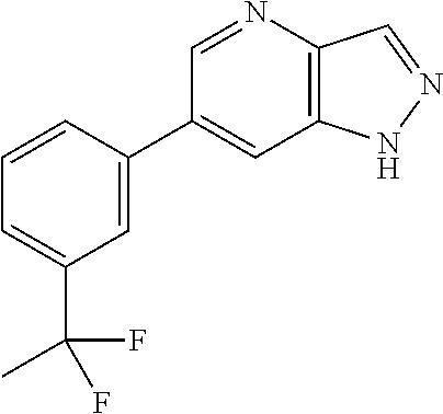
C1(C2=CC(C(F)(C)F)=CC=C2)=CC2=C(C=NN2)N=C1
